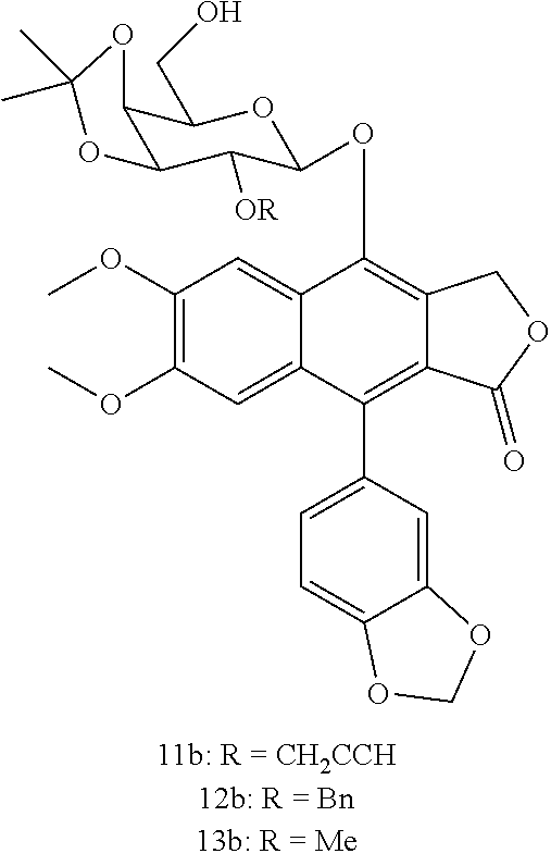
C1(OC)=C(OC)C=C2C(=C1)C(OC1C([OR])C3C(C(CO)O1)OC(C)(C)O3)=C1C(=C2C2=CC=C3C(=C2)OCO3)C(=O)OC1
